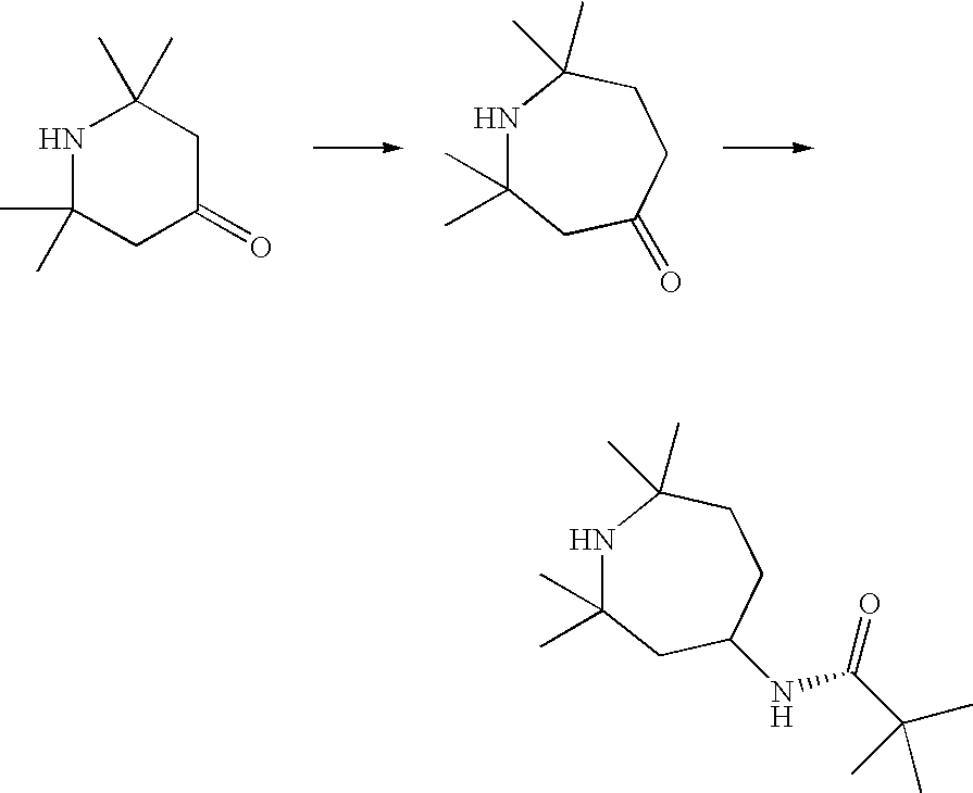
N1C(C)(C)CC(=O)CC1(C)C.N1C(C)(C)CC(=O)CCC1(C)C.N1C(C)(C)CC(NC(C(C)(C)C)=O)CCC1(C)C
